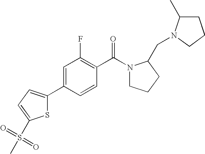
S1C(C2=CC(F)=C(C(N3CCCC3CN3C(C)CCC3)=O)C=C2)=CC=C1S(=O)(C)=O
